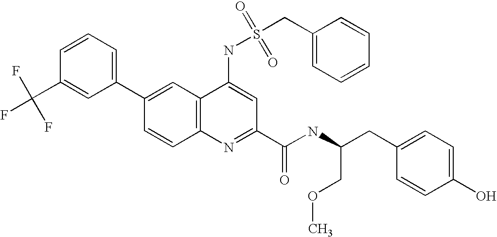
C1=CC(C(F)(F)F)=CC(C2=CC3=C(C=C2)N=C(C(NC(CC2=CC=C(O)C=C2)COC)=O)C=C3NS(CC2=CC=CC=C2)(=O)=O)=C1
